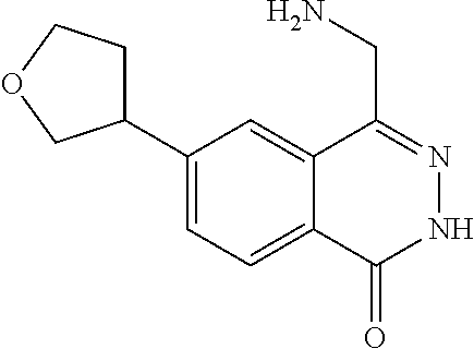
C1(C2CCOC2)=CC=C2C(=C1)C(CN)=NNC2=O
